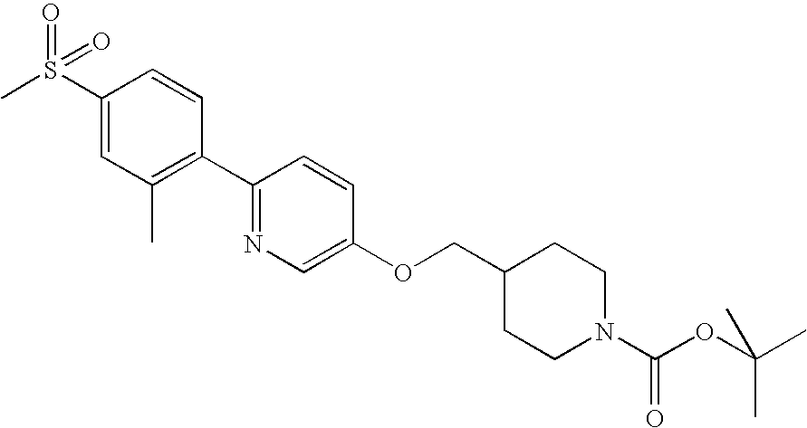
C1(S(C)(=O)=O)=CC(C)=C(C2=NC=C(OCC3CCN(C(OC(C)(C)C)=O)CC3)C=C2)C=C1
